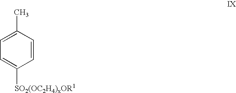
CC1=CC=C([SO2(OC2H4)xOR1])C=C1
